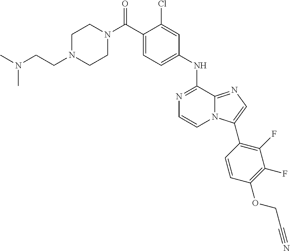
C1(NC2=NC=CN3C2=NC=C3C2=C(F)C(F)=C(OCC#N)C=C2)=CC=C(C(N2CCN(CCN(C)C)CC2)=O)C(Cl)=C1
